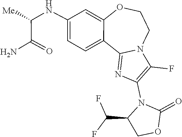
C1(=O)OCC(C(F)F)N1C1=C(F)N2C(=N1)C1=CC=C(NC(C(N)=O)[Me])C=C1OCC2
